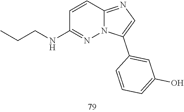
C1=CC2=NC=C(C3=CC(O)=CC=C3)N2N=C1NCCC
